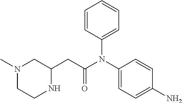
C1=CC(N(C2=CC=C(N)C=C2)C(CC2CN(C)CCN2)=O)=CC=C1
